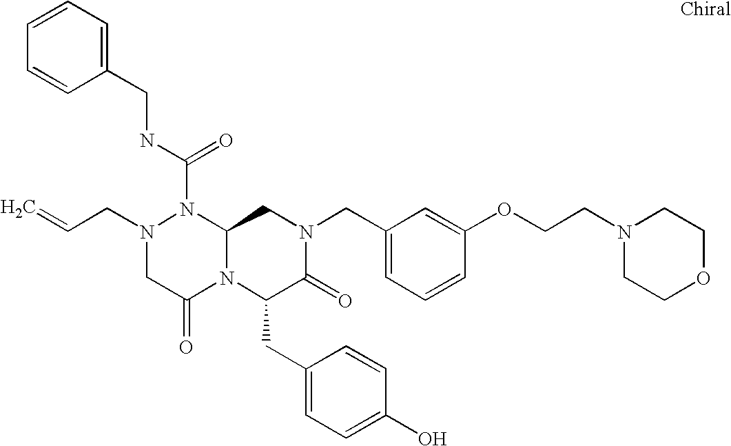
N1(C(NCC2=CC=CC=C2)=O)N(CC=C)CC(=O)N2C1CN(CC1=CC=CC(OCCN3CCOCC3)=C1)C(=O)C2CC1=CC=C(O)C=C1
